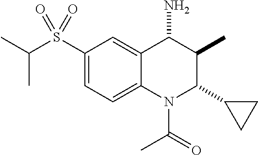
C1(S(C(C)C)(=O)=O)=CC=C2C(=C1)C(N)C(C)C(C1CC1)N2C(=O)C
